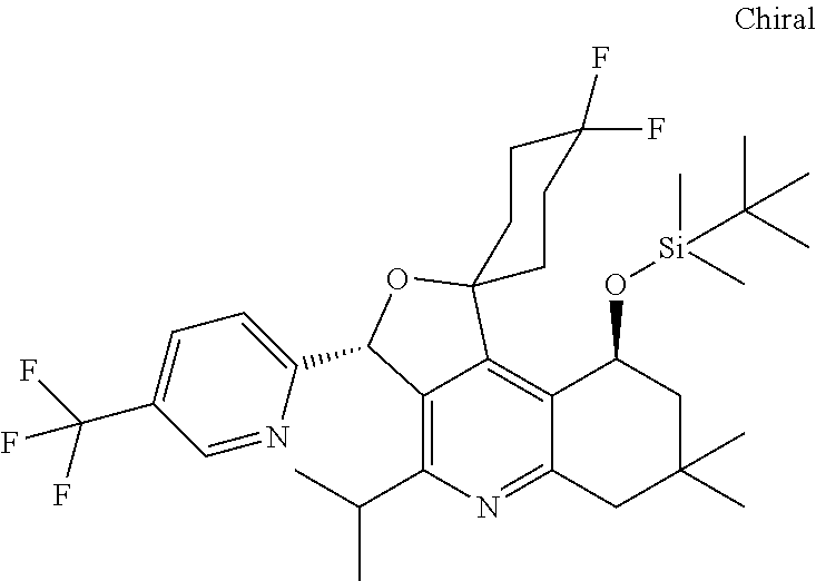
C12=C(C(C)C)N=C3C(=C1C1(OC2C2=CC=C(C(F)(F)F)C=N2)CCC(F)(F)CC1)C(O[Si](C)(C(C)(C)C)C)CC(C)(C)C3
